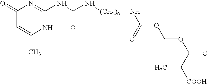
C1(=O)C=C(C)NC(NC(N[(CH2)6]NC(OCOC(C(=C)[COOH])=O)=O)=O)=N1
